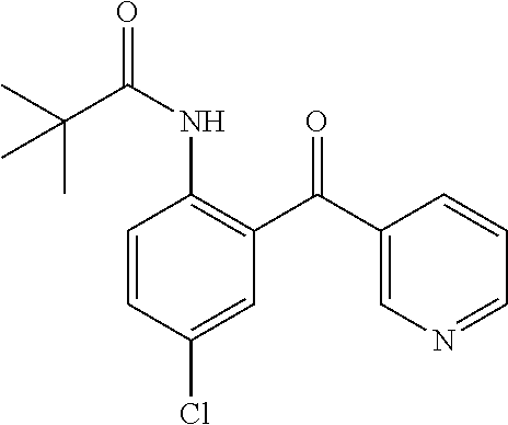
C1(NC(C(C)(C)C)=O)=C(C(C2=CN=CC=C2)=O)C=C(Cl)C=C1
